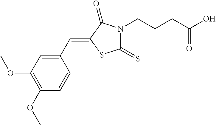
C1(C=C2SC(=S)N(CCCC(O)=O)C2=O)=CC(OC)=C(OC)C=C1
